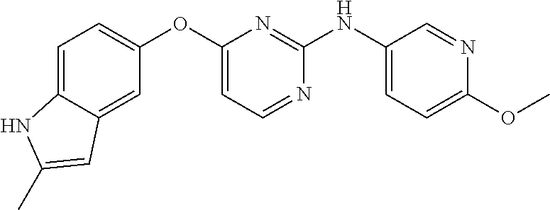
C1=C2C(=CC(OC3=CC=NC(NC4=CC=C(OC)N=C4)=N3)=C1)C=C(C)N2
